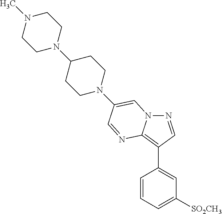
N1=CC(C2=CC([SO2CH3])=CC=C2)=C2N1C=C(N1CCC(N3CCN(C)CC3)CC1)C=N2
